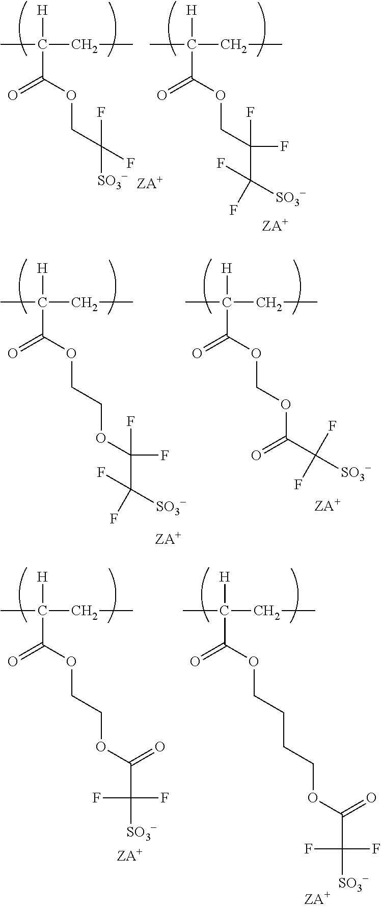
CC(CC)(C(OCC([SO3-])(F)F)=O)[H].CC(CC)(C(OCC(C([SO3-])(F)F)(F)F)=O)[H].CC(CC)(C(OCCOC(C([SO3-])(F)F)(F)F)=O)[H].CC(CC)(C(OCOC(C([SO3-])(F)F)=O)=O)[H].CC(CC)(C(OCCOC(C(F)(F)[SO3-])=O)=O)[H].CC(CC)(C(OCCCCOC(C(F)(F)[SO3-])=O)=O)[H]
